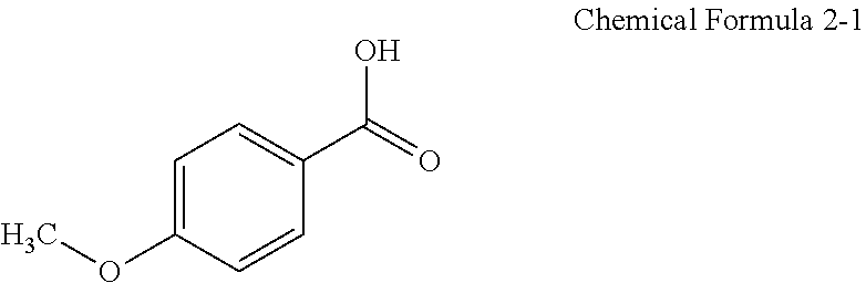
C1=CC(C(=O)O)=CC=C1OC
